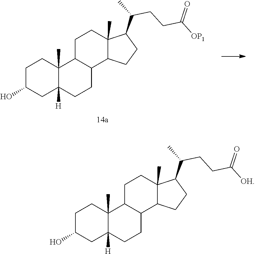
C1C(O)CC2([H])C(C)(C1)C1C(CC2)C2C(C)(CC1)C(C(C)CCC([OP1])=O)CC2.C1C(O)CC2([H])C(C)(C1)C1C(CC2)C2C(C)(CC1)C(C(C)CCC([OH])=O)CC2
